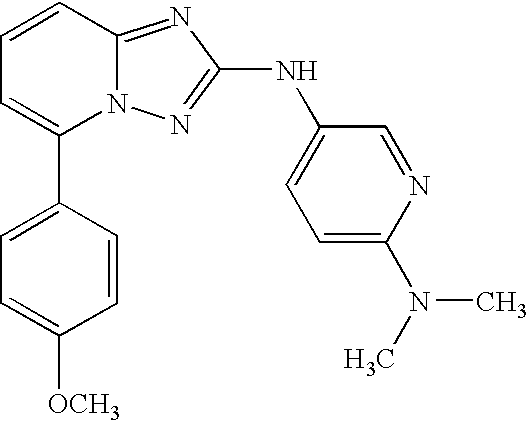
C1(C2=CC=CC3=NC(NC4=CC=C(N(C)C)N=C4)=NN23)=CC=C([OCH3])C=C1
